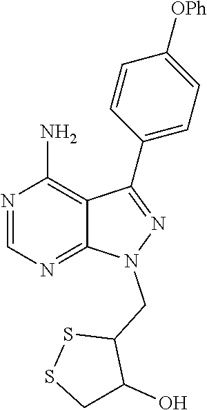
N1=CN=C2C(=C1N)C(C1=CC=C([OPh])C=C1)=NN2CC1SSCC1O
